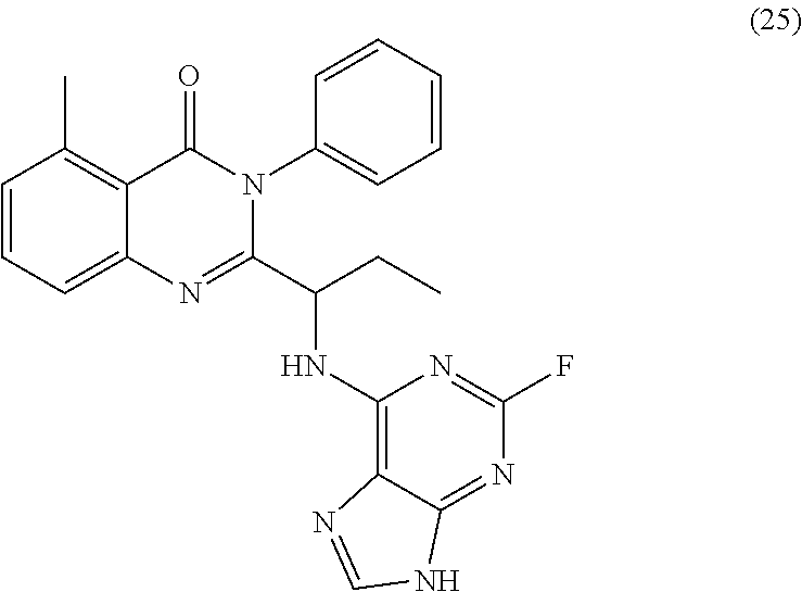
C1=CC=C2C(=C1C)C(=O)N(C1=CC=CC=C1)C(C(NC1=C3C(=NC(F)=N1)NC=N3)CC)=N2
